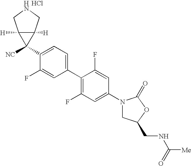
C1(N2CC(CNC([Me])=O)OC2=O)=CC(F)=C(C2=CC=C(C3([NC])C4([H])C3([H])CNC4)C(F)=C2)C(F)=C1.Cl
